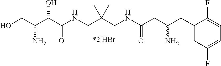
OCC(C(C(NCC(CNC(CC(CC1=CC(F)=CC=C1F)N)=O)(C)C)=O)O)N
